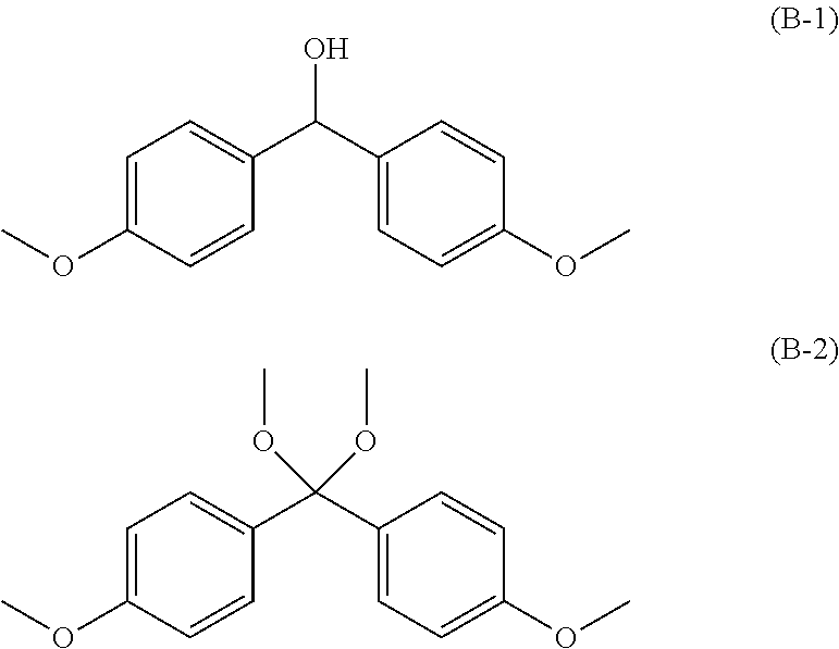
O(C1=CC=C(C(C2=CC=C(OC)C=C2)O)C=C1)C.O(C1=CC=C(C(C2=CC=C(OC)C=C2)(OC)OC)C=C1)C
